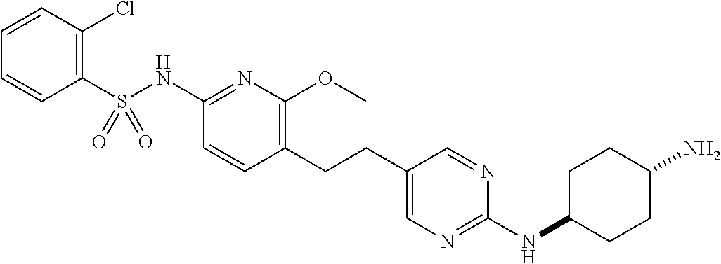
C1(S(NC2=NC(OC)=C(CCC3=CN=C(NC4CCC(N)CC4)N=C3)C=C2)(=O)=O)=C(Cl)C=CC=C1
